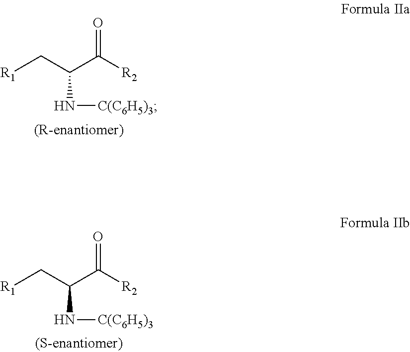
[R1]CC(C([R2])=O)N[C(C6H5)3].[R1]CC(C([R2])=O)N[C(C6H5)3]
